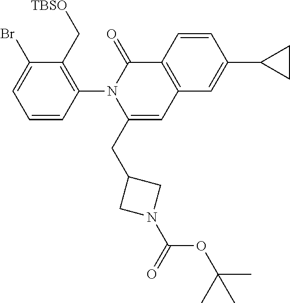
C1=CC(N2C(CC3CN(C(=O)OC(C)(C)C)C3)=CC3=C(C2=O)C=CC(C2CC2)=C3)=C(C[TBSO])C(Br)=C1
